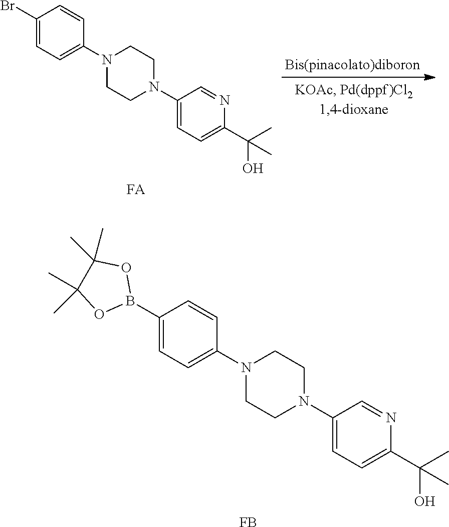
C1(Br)=CC=C(N2CCN(C3=CC=C(C(C)(O)C)N=C3)CC2)C=C1.[FA].C1(B2OC(C)(C)C(C)(C)O2)=CC=C(N2CCN(C3=CC=C(C(C)(O)C)N=C3)CC2)C=C1.[FB]
